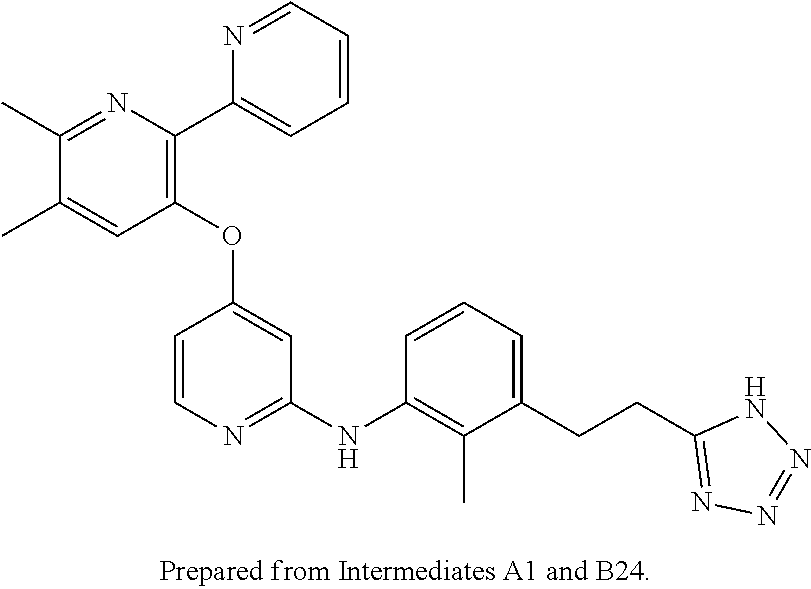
C1=CC=NC(C2=C(OC3=CC(NC4=C(C)C(CCC5=NN=NN5)=CC=C4)=NC=C3)C=C(C)C(C)=N2)=C1
